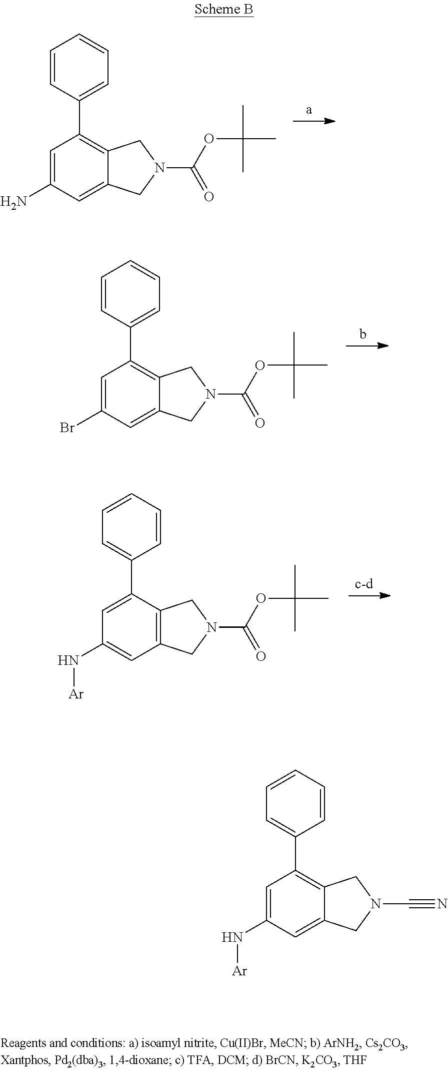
C1=C(N)C=C2C(=C1C1=CC=CC=C1)CN(C(OC(C)(C)C)=O)C2.C1=C(Br)C=C2C(=C1C1=CC=CC=C1)CN(C(OC(C)(C)C)=O)C2.C1=C(C2=CC=CC=C2)C2=C(C=C1N[Ar])CN(C(OC(C)(C)C)=O)C2.C1=C(N[Ar])C=C2C(=C1C1=CC=CC=C1)CN(C#N)C2
